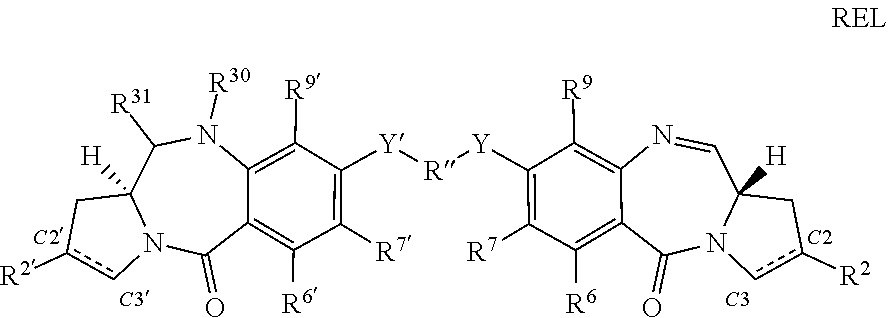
c1([R2])cN2C([H])(C1)C=NC1=C([R9])C([Y][R][Y]C3=C([R7])C([R6])=C4C(=O)N5C([H])(Cc([R2])c5)C([R31])N([R30])C4=C3[R9])=C([R7])C([R6])=C1C2=O.[C2].[C3]
